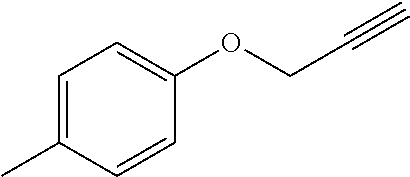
C1=C(C)C=CC(OCC#C)=C1
